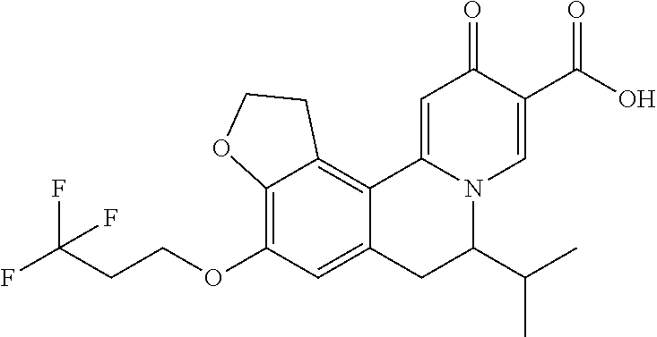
C(F)(CCOC1=C2C(=C3C(=C1)CC(C(C)C)N1C3=CC(=O)C(C(O)=O)=C1)CCO2)(F)F
